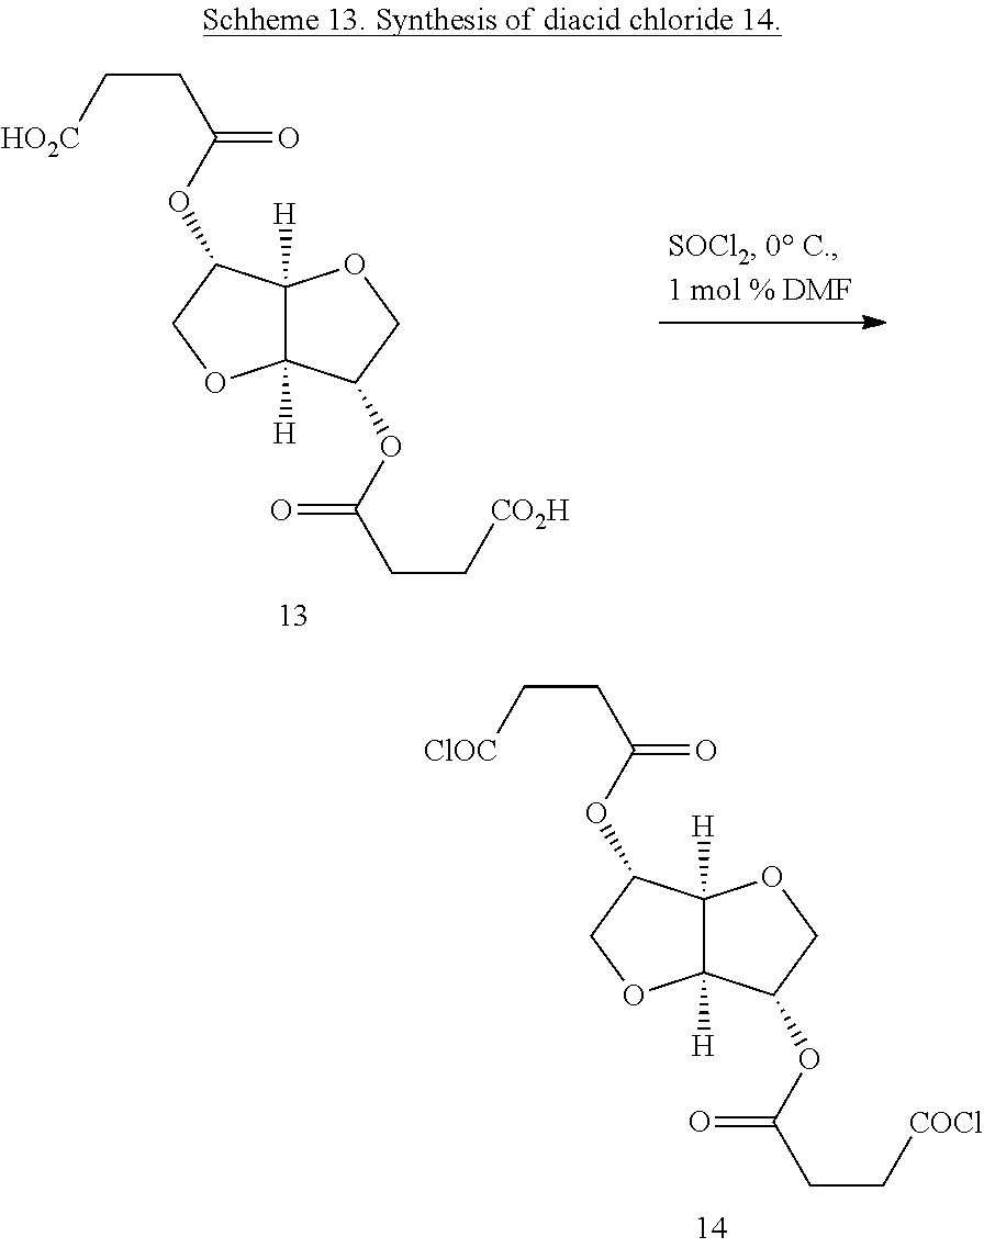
C12([H])C([H])(C(OC(CC[COCl])=O)CO1)OCC2OC(CC[ClOC])=O.C12([H])C([H])(C(OC(CC[CO2H])=O)CO1)OCC2OC(CC[HO2C])=O
